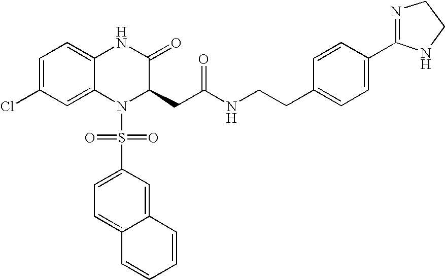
C1=C2C(=CC=C1Cl)NC(=O)C(CC(NCCC1=CC=C(C3=NCCN3)C=C1)=O)N2S(C1=CC=C2C(=C1)C=CC=C2)(=O)=O
